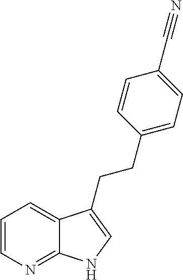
C1=CN=C2C(=C1)C(CCC1=CC=C(C#N)C=C1)=CN2
